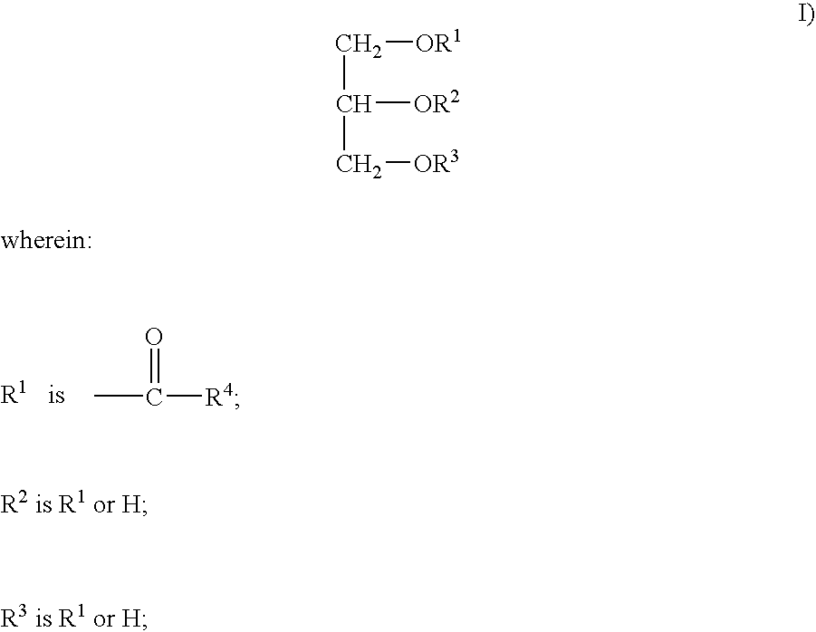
CC([R4])=O.C([OR1])C([OR2])C[OR3]
